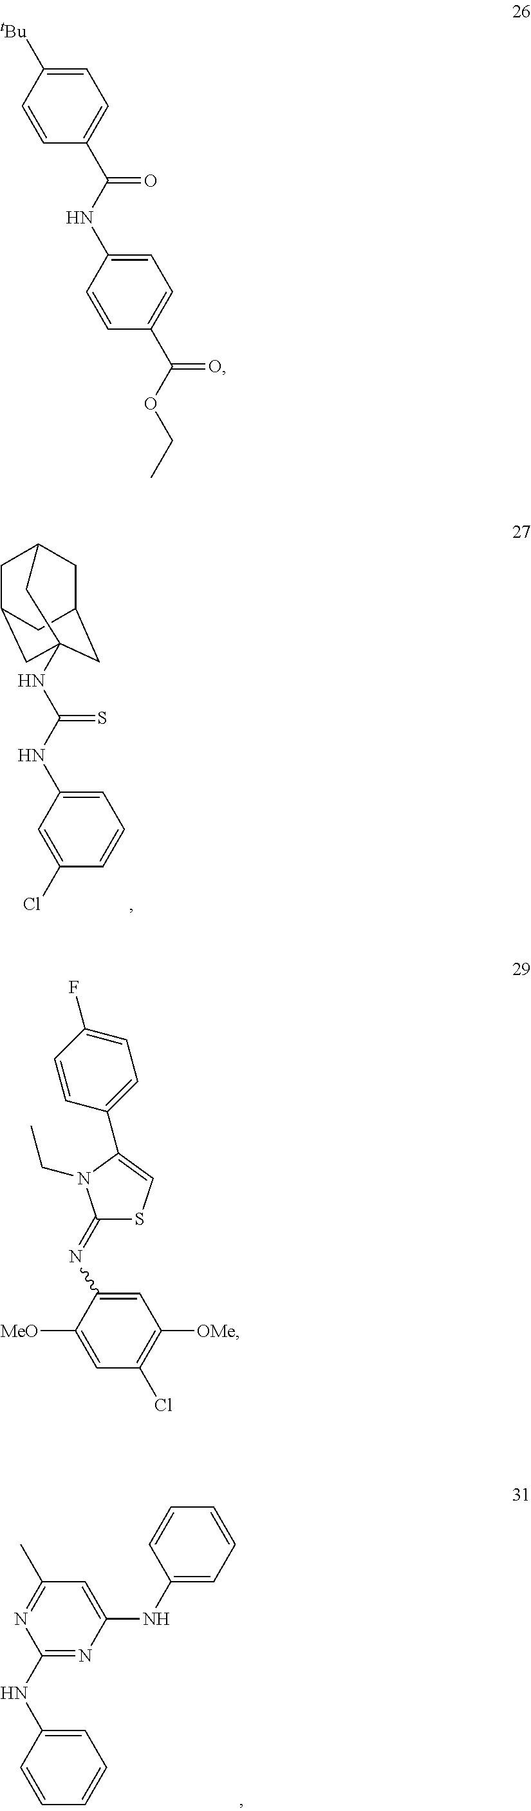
C1C2CC3(NC(NC4=CC=CC(Cl)=C4)=S)CC(CC1C3)C2.C1=CC(NC2=NC(NC3=CC=CC=C3)=CC(C)=N2)=CC=C1.C1=CC([tBu])=CC=C1C(NC1=CC=C(C(OCC)=O)C=C1)=O.C1=C([MeO])C(N=C2SC=C(C3=CC=C(F)C=C3)N2CC)=CC([OMe])=C1Cl
